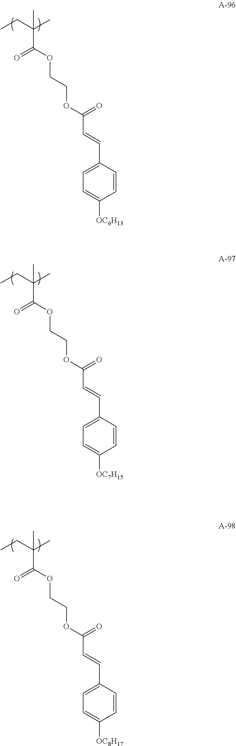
C(C(OCCOC(C=CC1=CC=C([OC6H13])C=C1)=O)=O)(CC)(C)C.C(C(OCCOC(C=CC1=CC=C([OC7H15])C=C1)=O)=O)(CC)(C)C.C(C(OCCOC(C=CC1=CC=C([OC8H17])C=C1)=O)=O)(CC)(C)C
